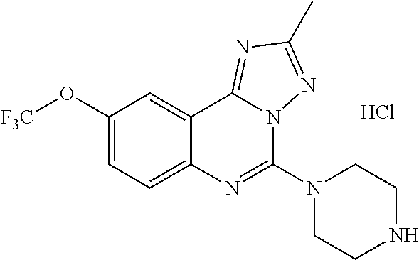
C1(O[F3C])=CC=C2C(=C1)C1=NC(C)=NN1C(N1CCNCC1)=N2.Cl
